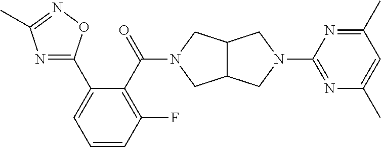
C1=CC(F)=C(C(=O)N2CC3C(C2)CN(C2=NC(C)=CC(C)=N2)C3)C(C2=NC(C)=NO2)=C1
